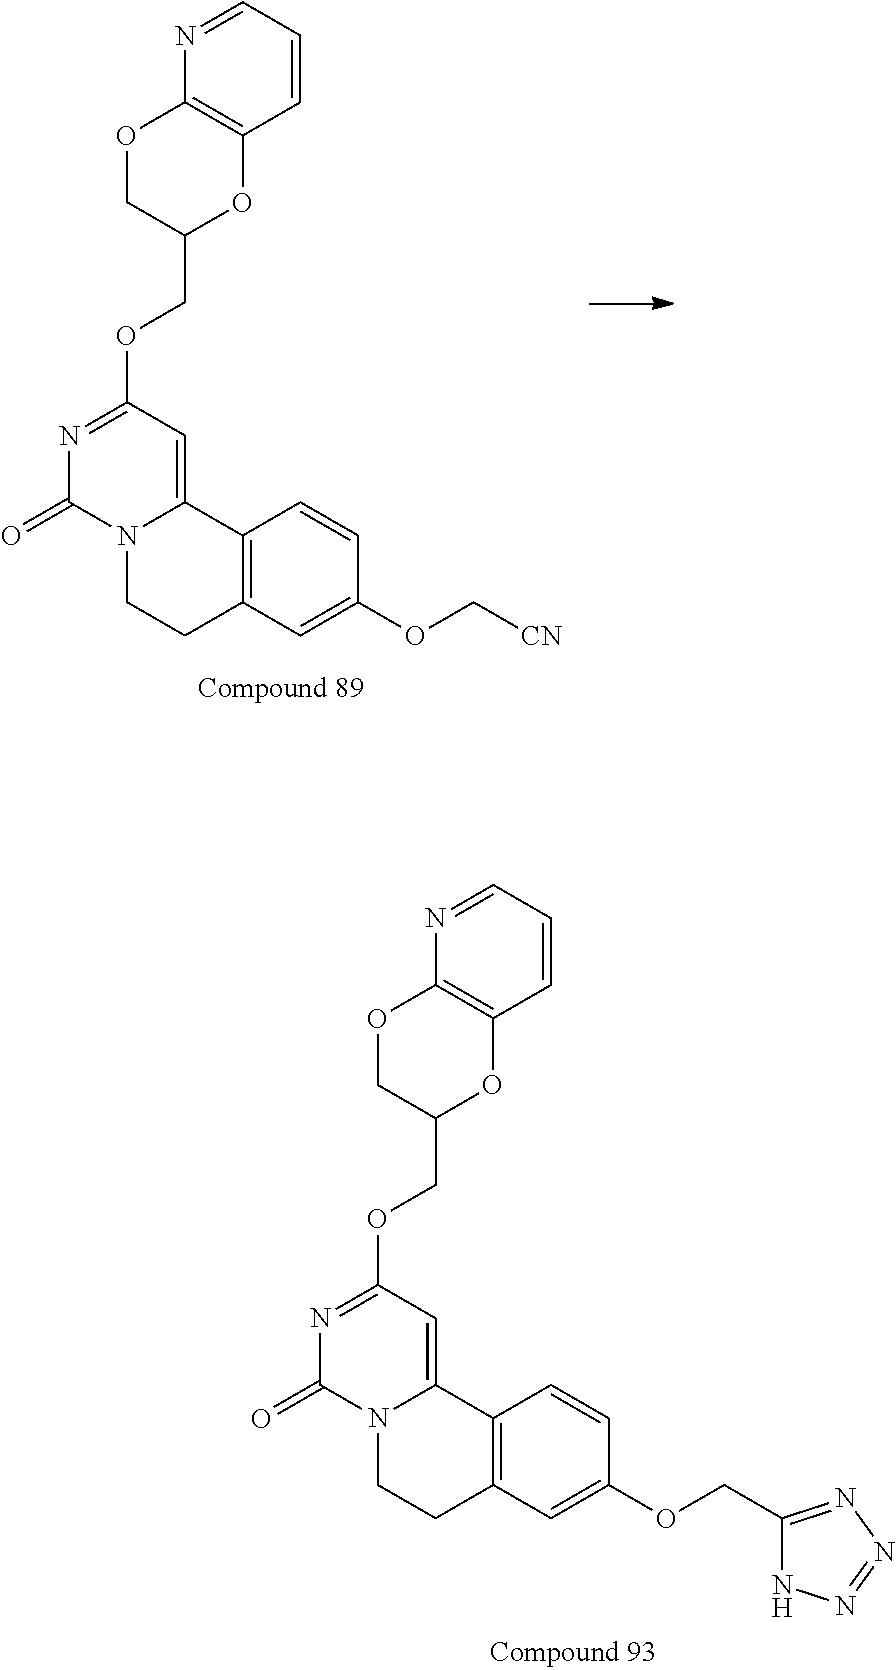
C12=C(C=C(OC[CN])C=C1)CCN1C2=CC(OCC2OC3=C(OC2)N=CC=C3)=NC1=O.C12=C(C=C(OCC3=NN=NN3)C=C1)CCN1C2=CC(OCC2OC3=C(OC2)N=CC=C3)=NC1=O
